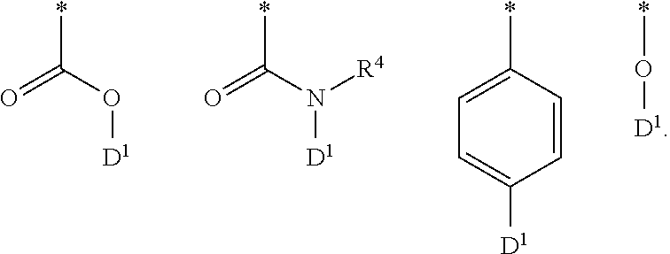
*C(O[D1])=O.*C(N([D1])[R4])=O.*C1=CC=C([D1])C=C1.*O[D1]
